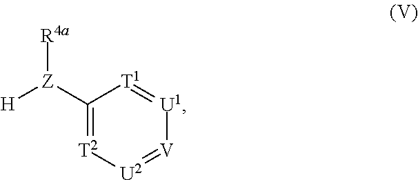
[H][Z](C1=[T2][U2]=[V][U1]=[T1]1)[R4a]
